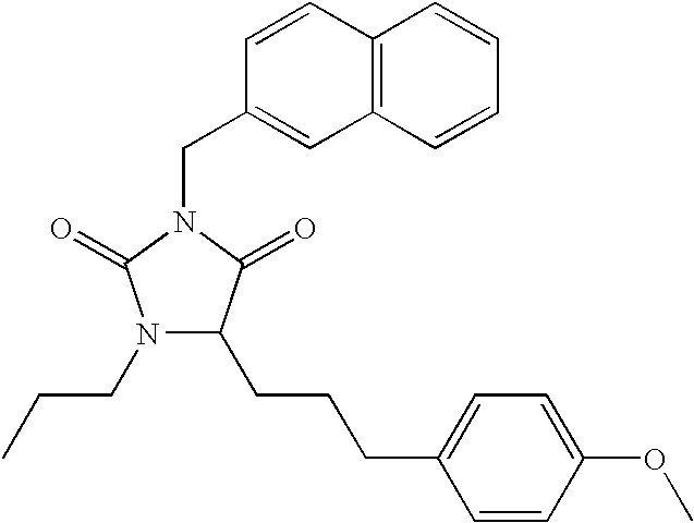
N1(CCC)C(CCCC2=CC=C(OC)C=C2)C(=O)N(CC2=CC3=C(C=C2)C=CC=C3)C1=O
